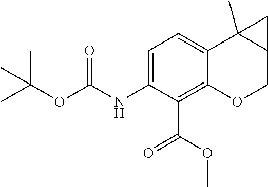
C1=C(NC(OC(C)(C)C)=O)C(C(OC)=O)=C2C(=C1)C1(C)C(CO2)C1
